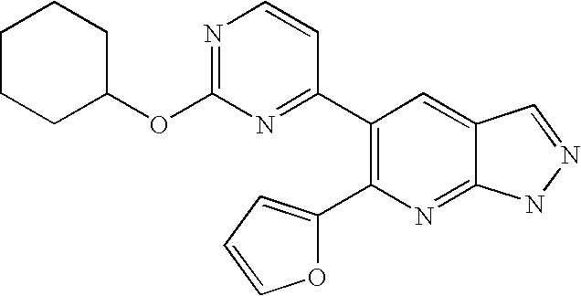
C1(C2=NC(OC3CCCCC3)=NC=C2)=C(C2=CC=CO2)N=C2C(=C1)C=NN2
